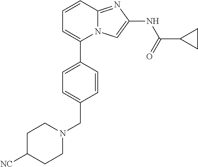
C1=CC(C2=CC=CC3=NC(NC(=O)C4CC4)=CN23)=CC=C1CN1CCC([NC])CC1
